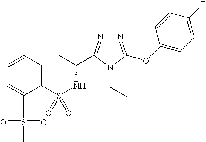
S(NC(C)C1=NN=C(OC2=CC=C(F)C=C2)N1CC)(=O)(C1=CC=CC=C1S(=O)(=O)C)=O
